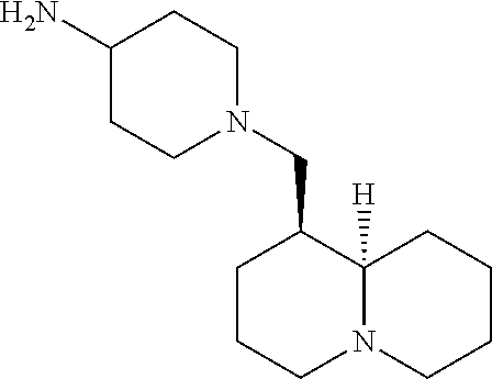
C1C(N)CCN(CC2C3([H])CCCCN3CCC2)C1
